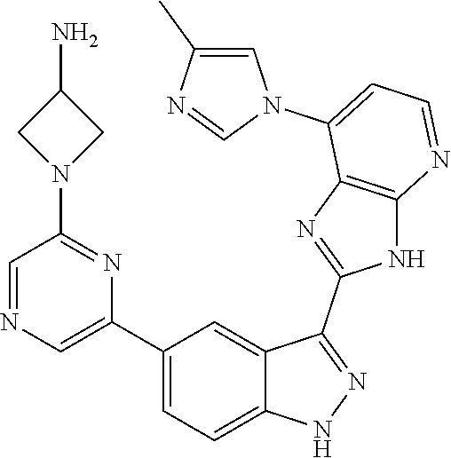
C1(C2=CC=C3C(=C2)C(C2=NC4=C(N2)N=CC=C4N2C=C(C)N=C2)=NN3)=CN=CC(N2CC(N)C2)=N1
